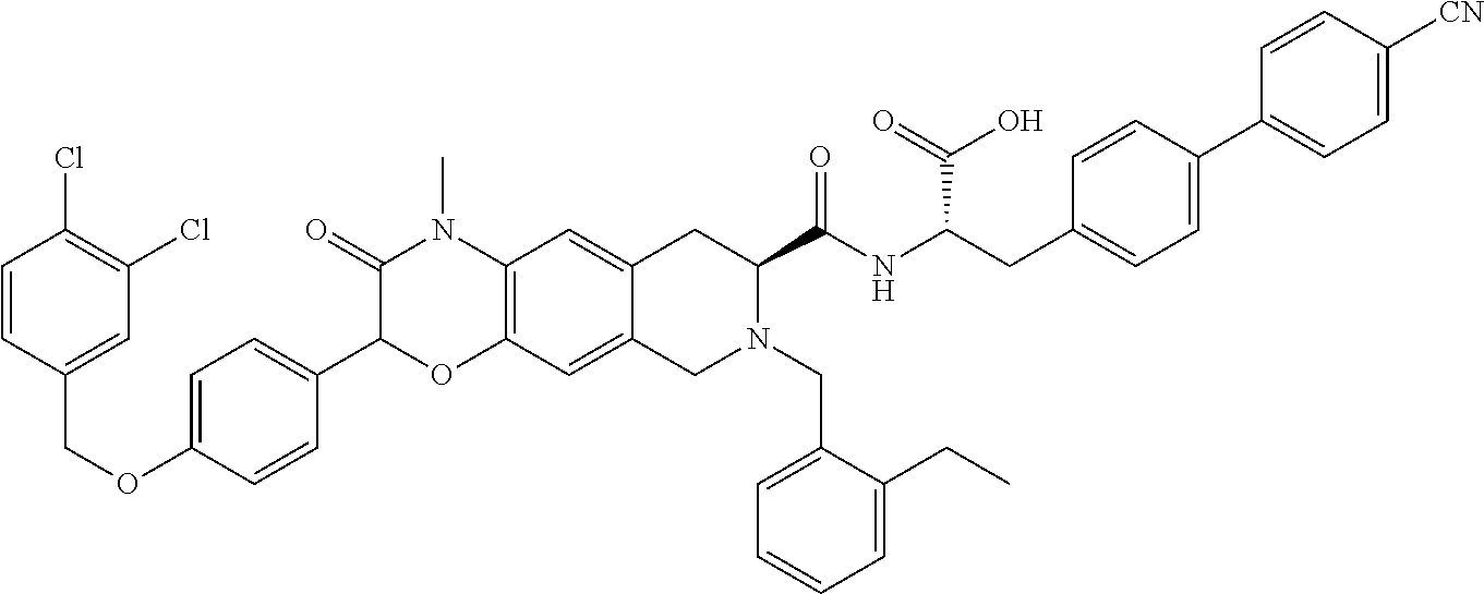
C1=CC(COC2=CC=C(C3OC4=C(N(C)C3=O)C=C3C(=C4)CN(CC4=CC=CC=C4CC)C(C(NC(CC4=CC=C(C5=CC=C([CN])C=C5)C=C4)C(=O)O)=O)C3)C=C2)=CC(Cl)=C1Cl
